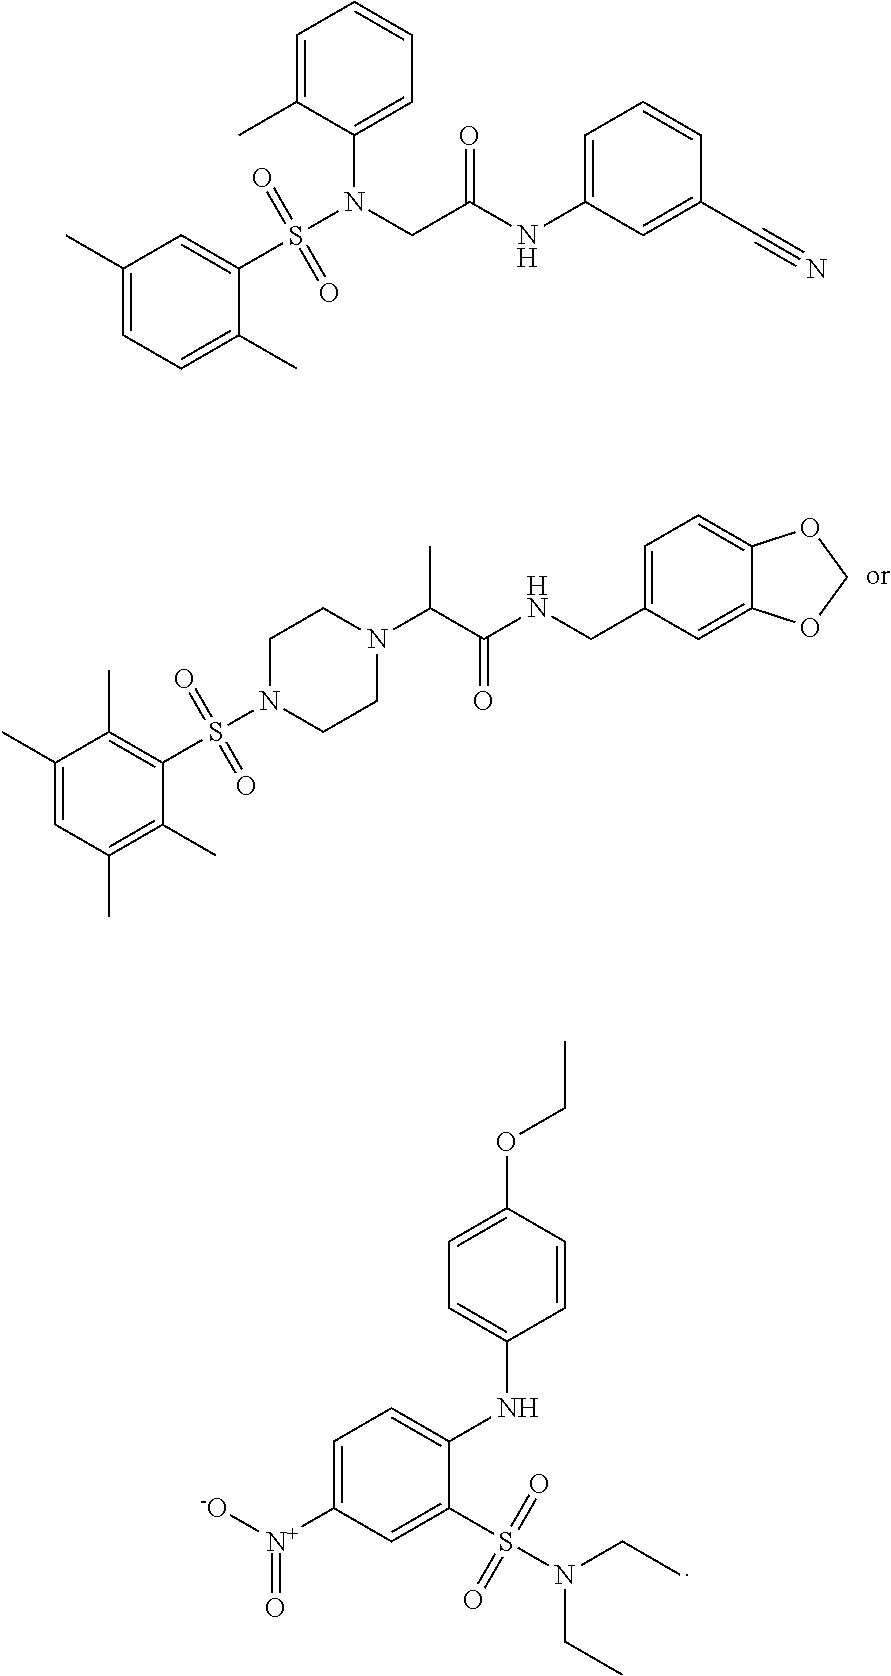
C1(C)=CC(C)=C(C)C(S(N2CCN(C(C(NCC3=CC=C4C(=C3)OCO4)=O)C)CC2)(=O)=O)=C1C.C1=C([N+]([-O])=O)C=C(S(N(CC)CC)(=O)=O)C(NC2=CC=C(OCC)C=C2)=C1.C1(C)=CC=C(C)C(S(N(CC(NC2=CC=CC(C#N)=C2)=O)C2=CC=CC=C2C)(=O)=O)=C1
